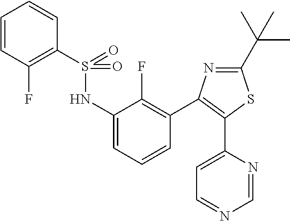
C1=C(NS(C2=C(F)C=CC=C2)(=O)=O)C(F)=C(C2=C(C3=CC=NC=N3)SC(C(C)(C)C)=N2)C=C1
